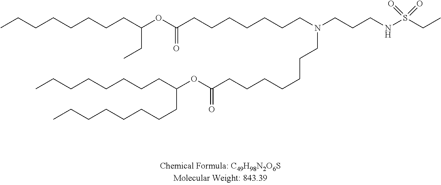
CCCCCCCCC(OC(CCCCCCCN(CCCNS(CC)(=O)=O)CCCCCCCC(OC(CCCCCCCC)CCCCCCCC)=O)=O)CC
